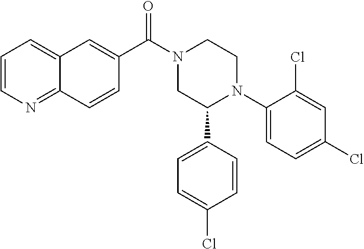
C1(C(N2CC(C3=CC=C(Cl)C=C3)N(C3=CC=C(Cl)C=C3Cl)CC2)=O)=CC2=CC=CN=C2C=C1
